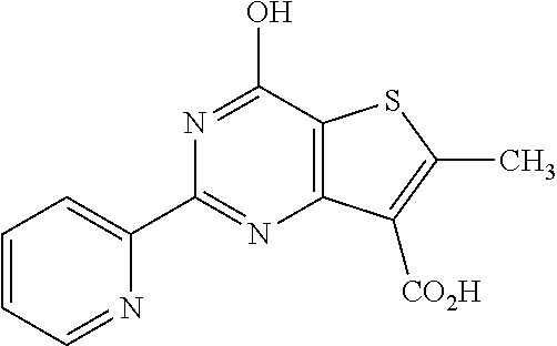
N1=C(C2=CC=CC=N2)N=C(O)C2=C1C([CO2H])=C(C)S2
